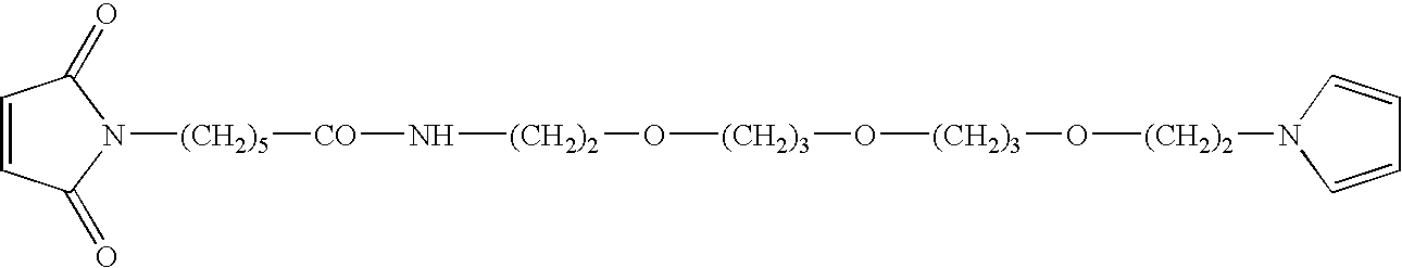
C1(=O)N([(CH2)5][CO]N[(CH2)2]O[(CH2)3]O[(CH2)3]O[(CH2)2]N2C=CC=C2)C(=O)C=C1
